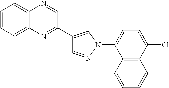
C1=NN(C2=CC=C(Cl)C3=C2C=CC=C3)C=C1C1=NC2=CC=CC=C2N=C1
